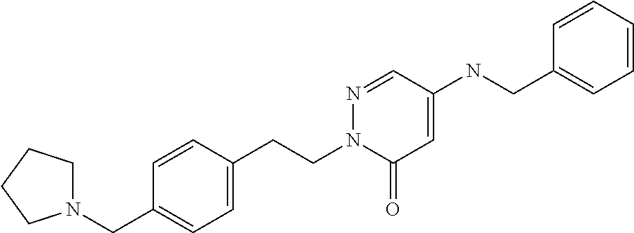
N1(CC2=CC=C(CCN3C(=O)C=C(NCC4=CC=CC=C4)C=N3)C=C2)CCCC1
